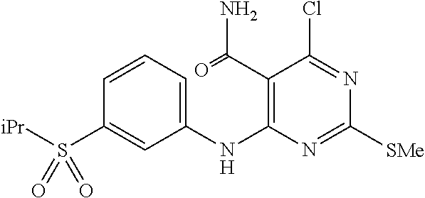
C1=CC=C(NC2=C(C(=O)N)C(Cl)=NC([SMe])=N2)C=C1S([iPr])(=O)=O
